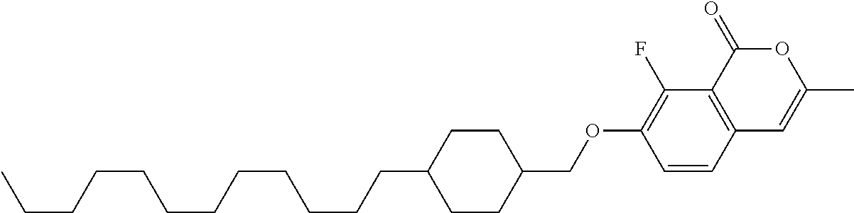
C12=C(C(=O)OC(C)=C1)C(F)=C(OCC1CCC(CCCCCCCCCCCC)CC1)C=C2
